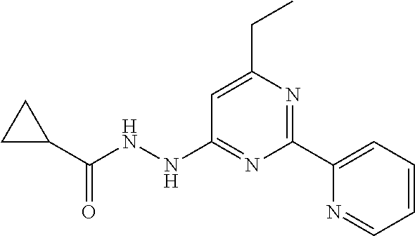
C1(C2=CC=CC=N2)=NC(CC)=CC(NNC(C2CC2)=O)=N1
